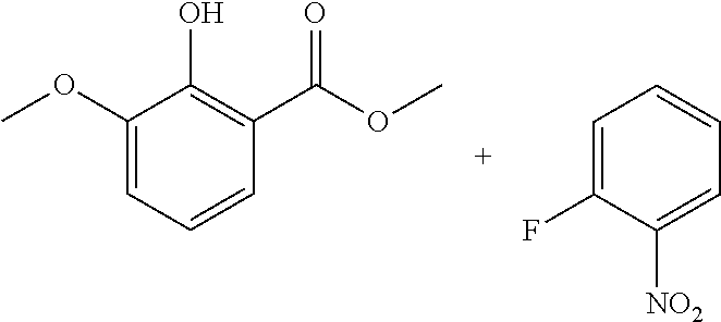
C1=C(OC)C(O)=C(C(=O)OC)C=C1.C1(F)=CC=CC=C1[NO2]
